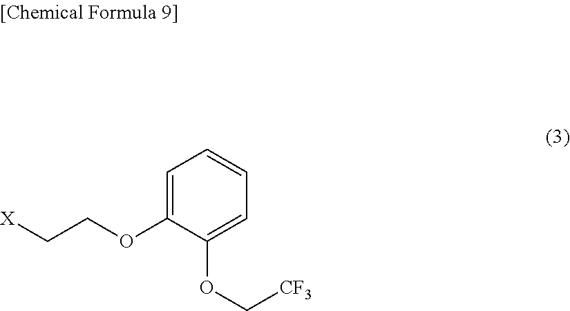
C1=C(OCC[X])C(OC[CF3])=CC=C1
